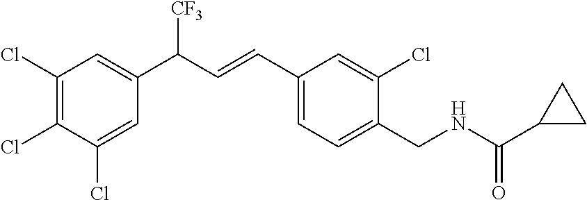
C1(Cl)=C(Cl)C(Cl)=CC(C([CF3])C=CC2=CC=C(CNC(C3CC3)=O)C(Cl)=C2)=C1
